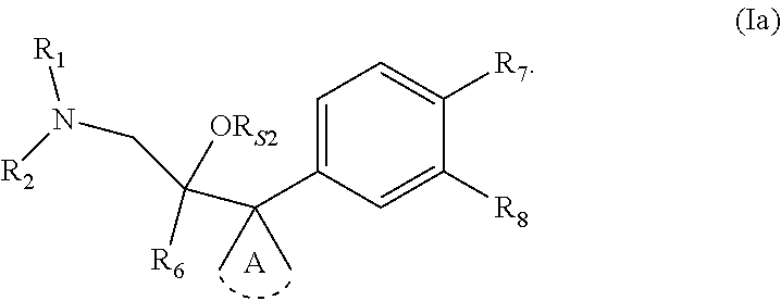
C1=C(C(C([R6])(CN([R1])[R2])[ORS2])(C)C)C=C([R8])C([R7])=C1.[A]
